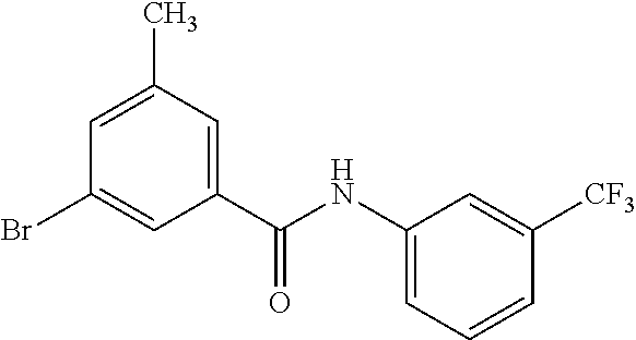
C1(NC(C2=CC(C)=CC(Br)=C2)=O)=CC=CC([CF3])=C1
